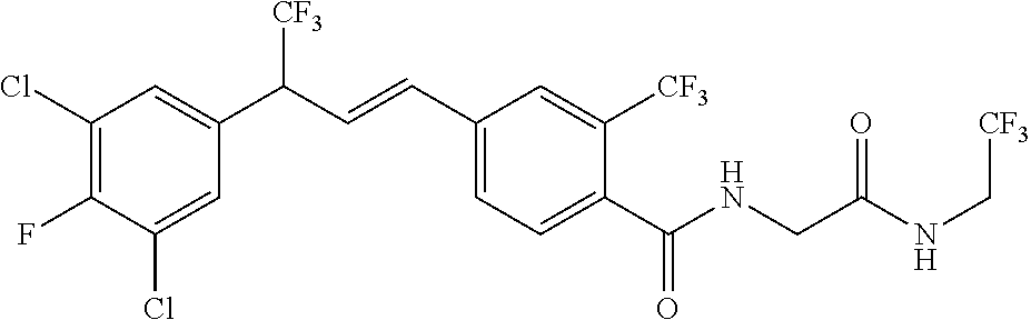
C1(Cl)=C(F)C(Cl)=CC(C(C=CC2=CC=C(C(NCC(NC[CF3])=O)=O)C([CF3])=C2)[CF3])=C1
